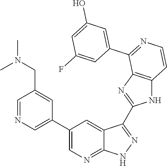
C1=NC=C(C2=CN=C3C(=C2)C(C2=NC4=C(N2)C=CN=C4C2=CC(O)=CC(F)=C2)=NN3)C=C1CN(C)C
